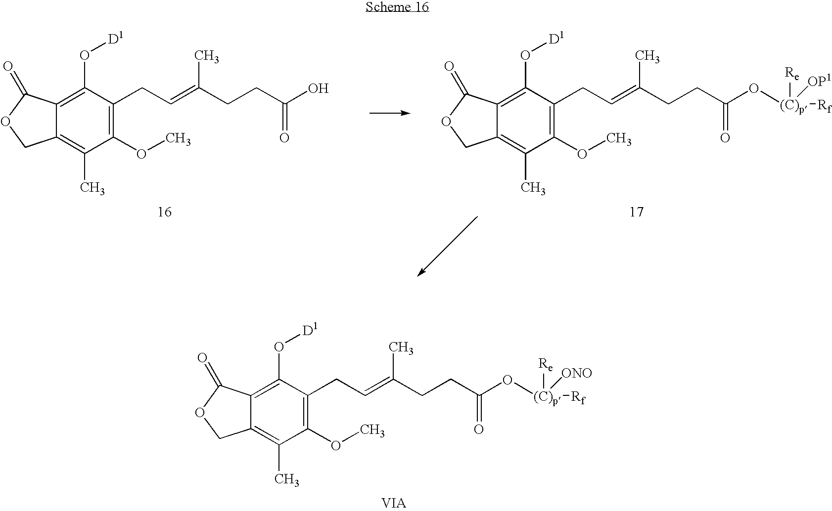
C1(OC)=C(CC=C(CCC(O)=O)C)C(O[D1])=C2C(=C1C)COC2=O.C1(OC)=C(CC=C(CCC(O[(C)p]([Rf])([Re])[OP1])=O)C)C(O[D1])=C2C(=C1C)COC2=O.C1(OC)=C(CC=C(CCC(O[(C)p]([Rf])([Re])[ONO])=O)C)C(O[D1])=C2C(=C1C)COC2=O
